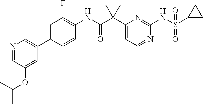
C1(C(C(NC2=C(F)C=C(C3=CN=CC(OC(C)C)=C3)C=C2)=O)(C)C)=CC=NC(NS(C2CC2)(=O)=O)=N1
